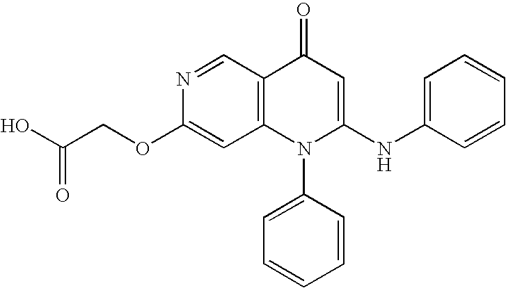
C1(OCC(O)=O)=CC2=C(C=N1)C(=O)C=C(NC1=CC=CC=C1)N2C1=CC=CC=C1
